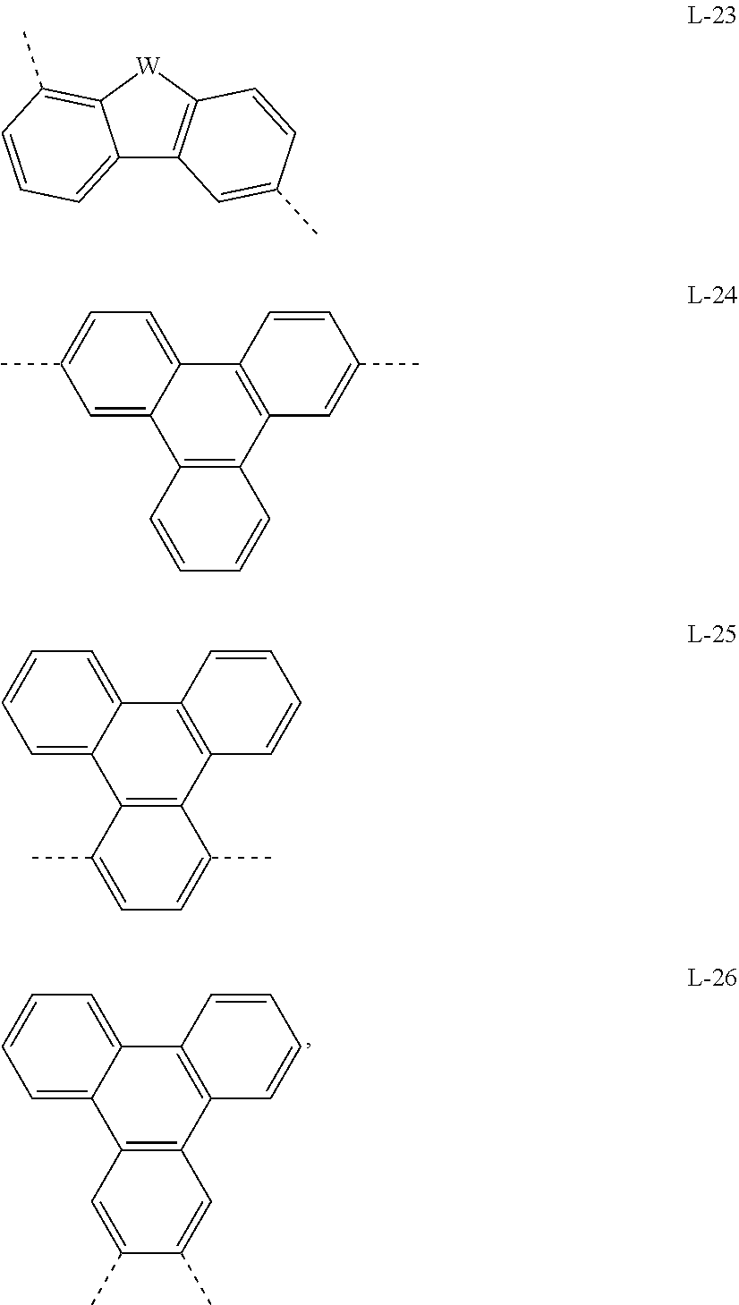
C1=C2C(=CC=C1)C1=C(C3=C2C=C(C)C(C)=C3)C=CC=C1.C12=CC=CC(C)=C1[W]C1=C2C=C(C)C=C1.C1=C2C(=CC=C1C)C1=C(C3=C2C=CC=C3)C=C(C)C=C1.C1=C2C(=CC=C1)C1=C(C3=C2C(C)=CC=C3C)C=CC=C1
